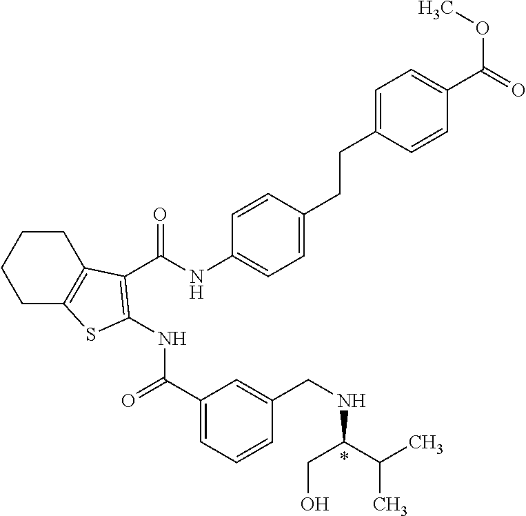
C1(C(=O)NC2=C(C(NC3=CC=C(CCC4=CC=C(C(=O)OC)C=C4)C=C3)=O)C3=C(CCCC3)S2)=CC=CC(CNC(C(C)C)CO)=C1
